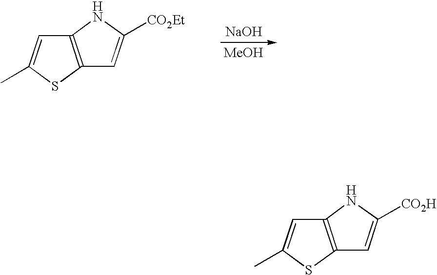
C12=C(NC([CO2Et])=C1)C=C(C)S2.[NaOH].[MeOH].C12=C(NC([CO2H])=C1)C=C(C)S2
